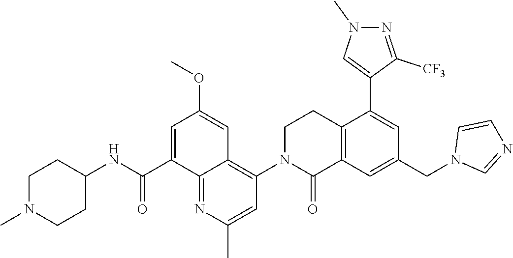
C12=C(C=C(CN3C=NC=C3)C=C1C1=CN(C)N=C1[CF3])C(=O)N(C1=C3C(=NC(C)=C1)C(C(NC1CCN(C)CC1)=O)=CC(OC)=C3)CC2
